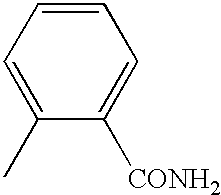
C1(C)=CC=CC=C1[CONH2]
